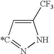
C1([CF3])=C[*C]=NN1
